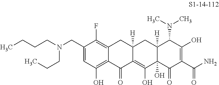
C1(CN(CCCC)CCC)=CC(O)=C2C(=C1F)CC1([H])C(=C(O)C3(O)C([H])(C1)C(N(C)C)C(O)=C(C(N)=O)C3=O)C2=O
